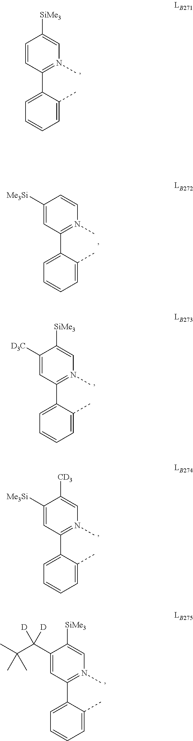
C1=CC(C2=CC=CC=C2C)=N(C)C=C1[SiMe3].C1([Me3Si])=CC(C2=CC=CC=C2C)=N(C)C=C1.C1([D3C])=CC(C2=CC=CC=C2C)=N(C)C=C1[SiMe3].C1([Me3Si])=CC(C2=CC=CC=C2C)=N(C)C=C1[CD3].C1(C(C(C)(C)C)([D])[D])=CC(C2=CC=CC=C2C)=N(C)C=C1[SiMe3]
